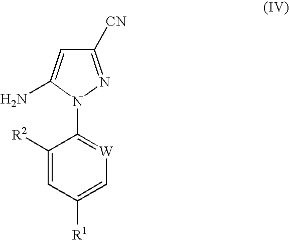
C1([R2])=CC([R1])=C[W]=C1N1C(N)=CC([CN])=N1
